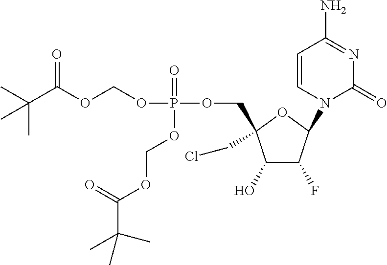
C1(O)C(F)C(N2C(=O)N=C(N)C=C2)OC1(COP(OCOC(C(C)(C)C)=O)(=O)OCOC(C(C)(C)C)=O)CCl
